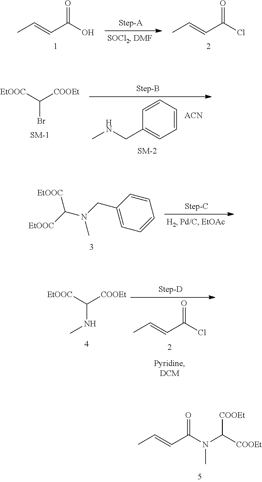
O=C(Cl)C=CC.O=C(O)C=CC.C1=CC=CC=C1CNC.[ACN].C(Br)([EtOOC])[COOEt].C(N(CC1=CC=CC=C1)C)([EtOOC])[EtOOC].O=C(Cl)C=CC.C(NC)([EtOOC])[COOEt].O=C(N(C([COOEt])[COOEt])C)C=CC
